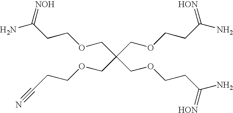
C(CCOCC(COCCC(=[HON])N)(COCCC#N)COCCC(=[HON])N)(=[NOH])N
